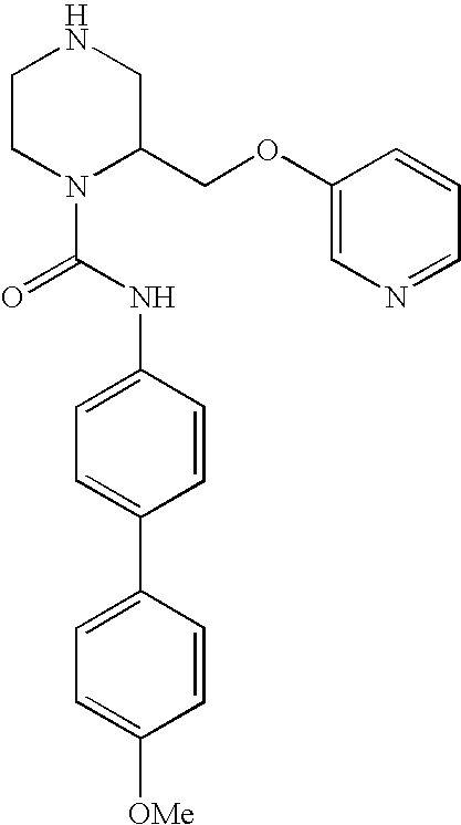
C1CN(C(=O)NC2=CC=C(C3=CC=C([OMe])C=C3)C=C2)C(COC2=CN=CC=C2)CN1
